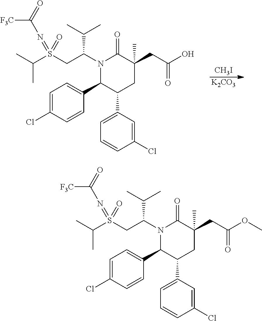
C1=C(Cl)C=CC(C2C(C3=CC=CC(Cl)=C3)CC(CC(=O)O)(C)C(=O)N2C(CS(C(C)C)(=NC([F3C])=O)=O)C(C)C)=C1.[CH3I].[K2CO3].C1=C(Cl)C=CC(C2C(C3=CC=CC(Cl)=C3)CC(CC(=O)OC)(C)C(=O)N2C(CS(C(C)C)(=NC([F3C])=O)=O)C(C)C)=C1
